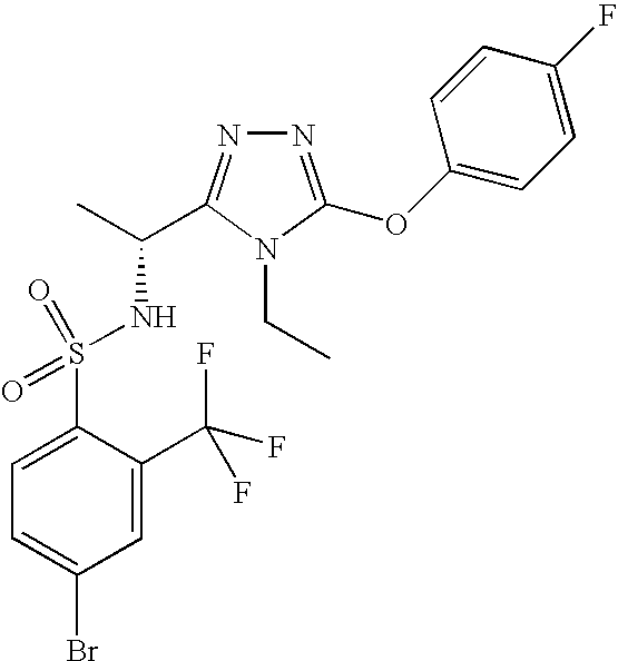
N1=C(OC2=CC=C(F)C=C2)N(CC)C(C(C)NS(C2=CC=C(Br)C=C2C(F)(F)F)(=O)=O)=N1
